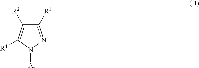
C1([R1])=NN([Ar])C([R4])=C1[R2]
